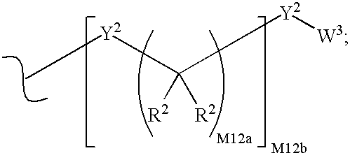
[Y2](C([R2])([R2])[Y2][W3])CC
